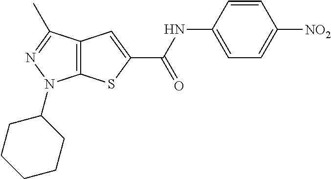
C12=C(C(C)=NN1C1CCCCC1)C=C(C(NC1=CC=C([NO2])C=C1)=O)S2
